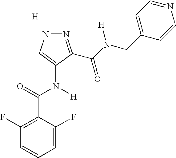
[H].N1N=C(C(N(CC2=CC=NC=C2)[H])=O)C(N(C(=O)C2=C(F)C=CC=C2F)[H])=C1
